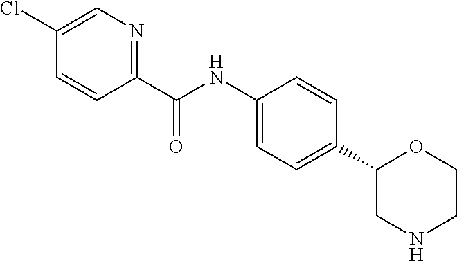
C1(C(NC2=CC=C(C3CNCCO3)C=C2)=O)=NC=C(Cl)C=C1
